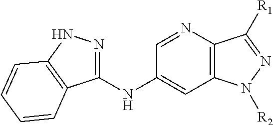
C1(NC2=CC3=C(N=C2)C([R1])=NN3[R2])=NNC2=C1C=CC=C2
